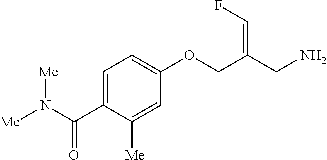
C1=C(C(N([Me])[Me])=O)C([Me])=CC(OCC(CN)=CF)=C1
